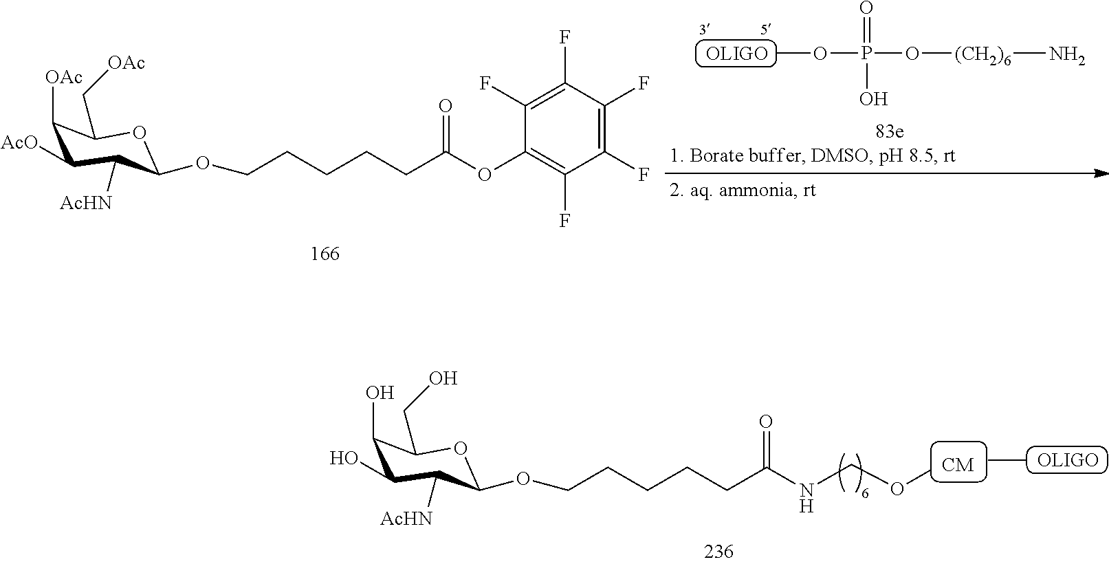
C(OC)NC(CCCCCOC1C([AcHN])C(O)C(O)C(CO)O1)=O.C1([OAc])C([AcO])C([AcHN])C(OCCCCCC(OC2=C(F)C(F)=C(F)C(F)=C2F)=O)OC1C[OAc].COP(O[(CH2)6]N)(=O)O
